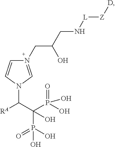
N1(C(C(P(O)(O)=O)(P(O)(=O)O)O)[RA])C=N(CC(O)CN[L][Z][D])C=C1
